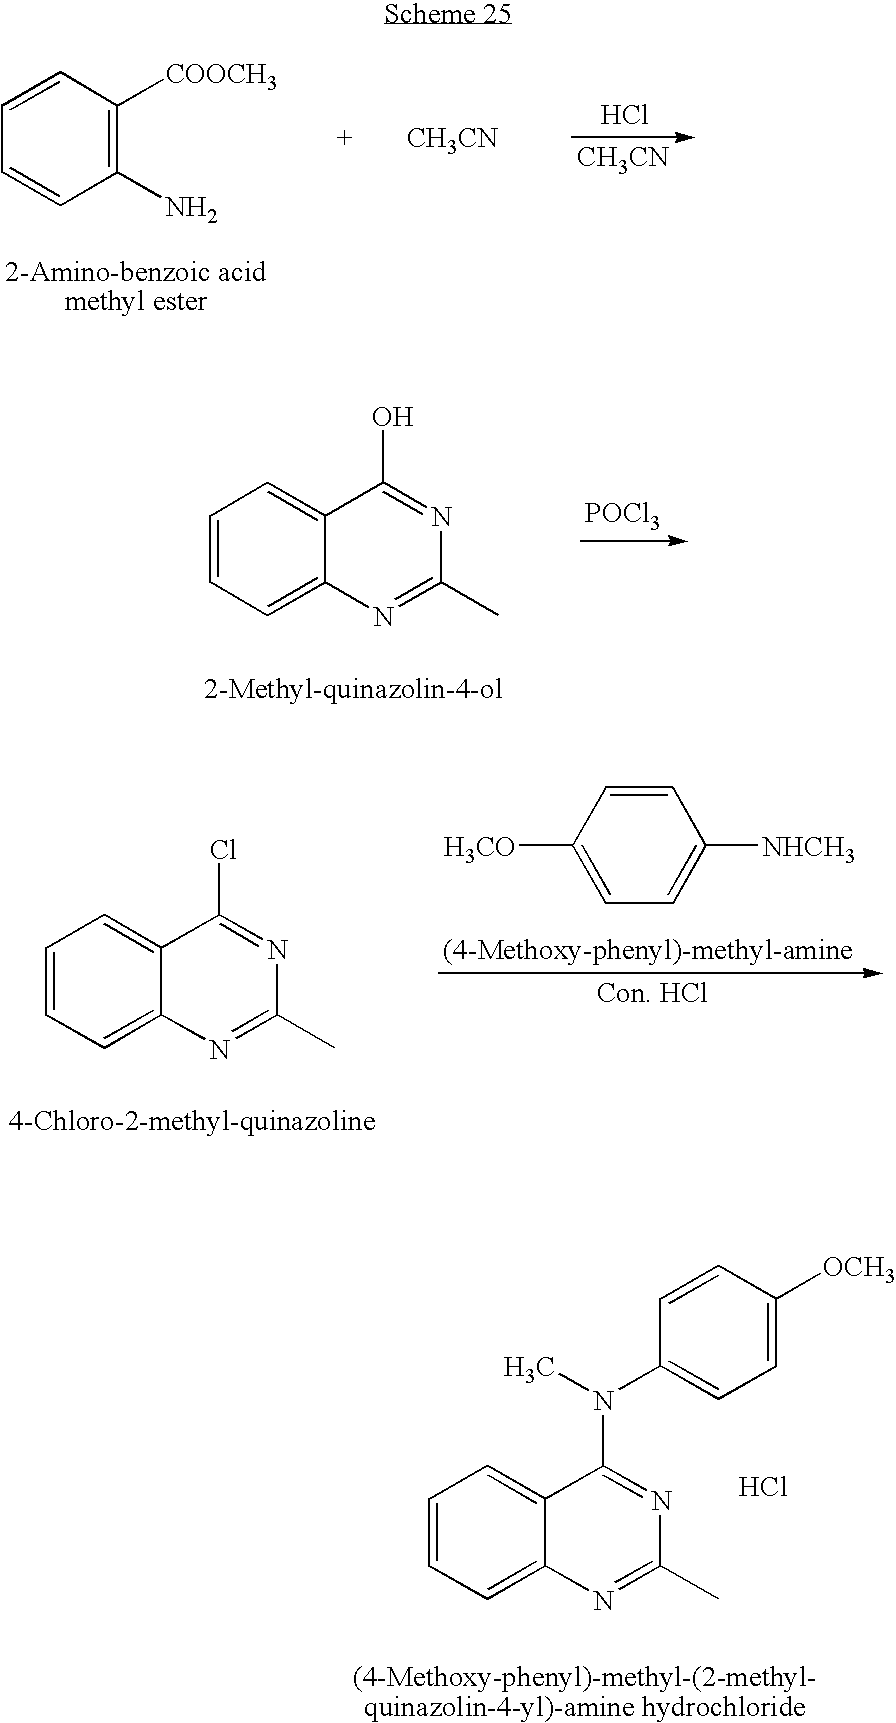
C1=CC([COOCH3])=C(N)C=C1.[CH3CN].Cl.[CH3CN].C1=CC=C2C(=C1)C(O)=NC(C)=N2.[POCl3].C1=CC=C2C(=C1)C(Cl)=NC(C)=N2.[(4-Methoxy-phenyl)-methyl-amine].C1([H3CO])=CC=C([NHCH3])C=C1.C1=CC=C2C(=C1)C(N(C)C1=CC=C([OCH3])C=C1)=NC(C)=N2.Cl
